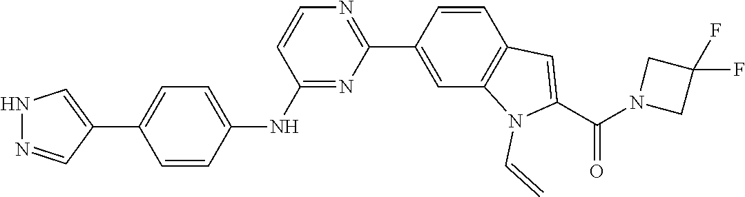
N1=C(NC2=CC=C(C3=CNN=C3)C=C2)C=CN=C1C1=CC2=C(C=C1)C=C(C(=O)N1CC(F)(F)C1)N2C=C
